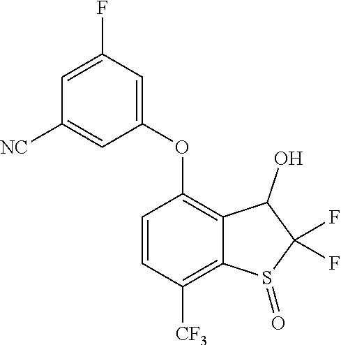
C1=C(F)C=C(OC2=C3C(O)C(F)(F)S(=O)C3=C([CF3])C=C2)C=C1[NC]
